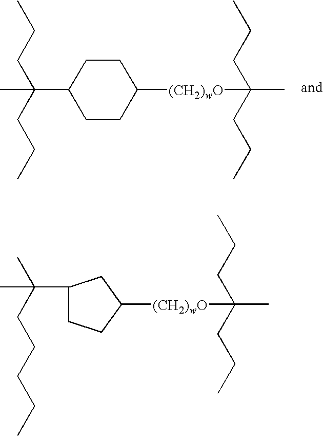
C1CC(C(CCC)(C)CCC)CCC1[(CH2)wO]C(CCC)(CCC)C.C1([(CH2)wO]C(CCC)(CCC)C)CC(C(C)(C)CCCCC)CC1
